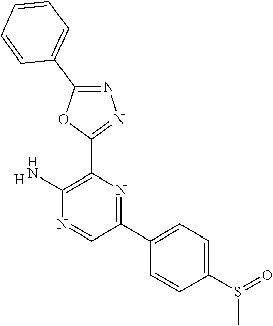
[H].C1(N)=C(C2=NN=C(C3=CC=CC=C3)O2)N=C(C2=CC=C(S(=O)C)C=C2)C=N1
